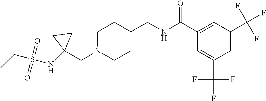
C1(CN2CCC(CNC(C3=CC(C(F)(F)F)=CC(C(F)(F)F)=C3)=O)CC2)(NS(CC)(=O)=O)CC1
